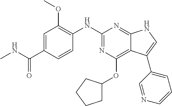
C1=C(C(NC)=O)C=CC(NC2=NC(OC3CCCC3)=C3C(=N2)NC=C3C2=CC=CN=C2)=C1OC
